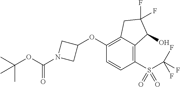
C1(OC2CN(C(OC(C)(C)C)=O)C2)=C2C(=C(S(=O)(=O)C(F)(F)F)C=C1)C(O)C(F)(F)C2
